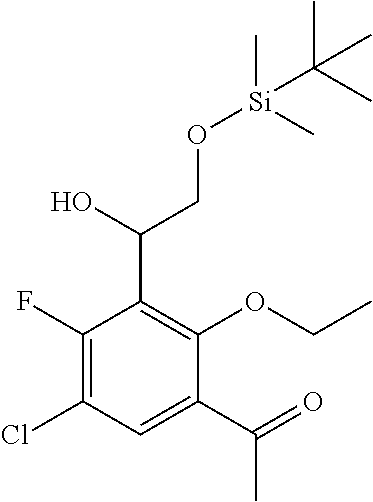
C1(C(=O)C)=CC(Cl)=C(F)C(C(CO[Si](C)(C)C(C)(C)C)O)=C1OCC
